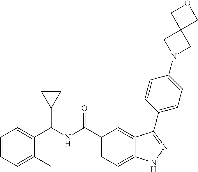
C1=CC=C(C)C(C(NC(C2=CC=C3C(=C2)C(C2=CC=C(N4CC5(C4)COC5)C=C2)=NN3)=O)C2CC2)=C1
